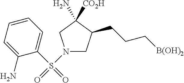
N1(S(C2=CC=CC=C2N)(=O)=O)CC(CCC[B(OH)2])C(N)([CO2H])C1
